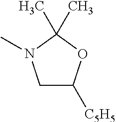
C1C([C5H5])OC(C)(C)N1C
